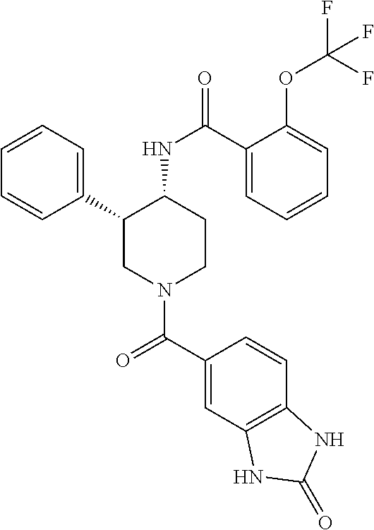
C1=CC=C(C2CN(C(C3=CC4=C(C=C3)NC(=O)N4)=O)CCC2NC(=O)C2=CC=CC=C2OC(F)(F)F)C=C1
